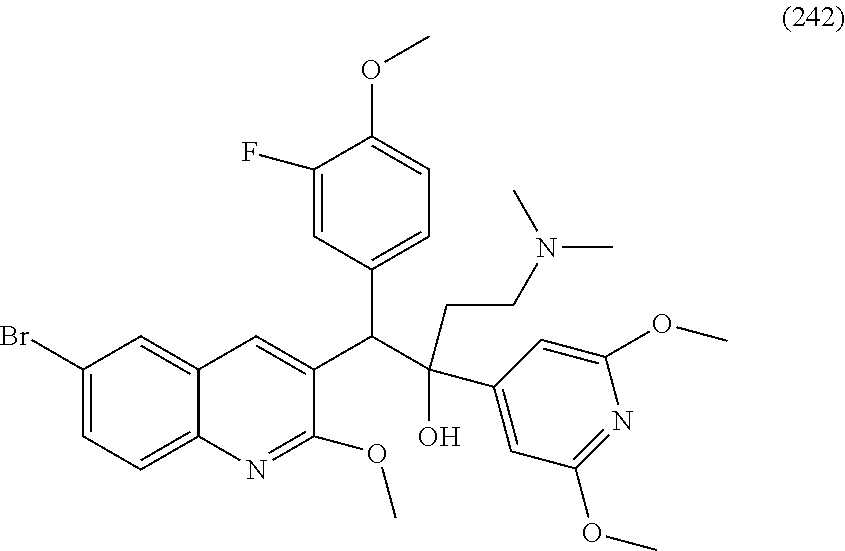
C1(Br)=CC=C2C(=C1)C=C(C(C(O)(C1=CC(OC)=NC(OC)=C1)CCN(C)C)C1=CC=C(OC)C(F)=C1)C(OC)=N2
